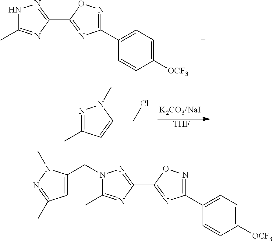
N1=C(C)C=C(CCl)N1C.[THF].N1C(C)=NC(C2=NC(C3=CC=C([OCF3])C=C3)=NO2)=N1.N1(CC2=CC(C)=NN2C)C(C)=NC(C2=NC(C3=CC=C([OCF3])C=C3)=NO2)=N1
